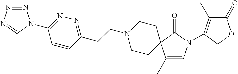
C1CC2(CCN1CCC1=NN=C(N3N=NN=C3)C=C1)C(C)=CN(C1=C(C)C(=O)OC1)C2=O
